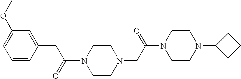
N1(C(=O)CC2=CC(OC)=CC=C2)CCN(CC(N2CCN(C3CCC3)CC2)=O)CC1
